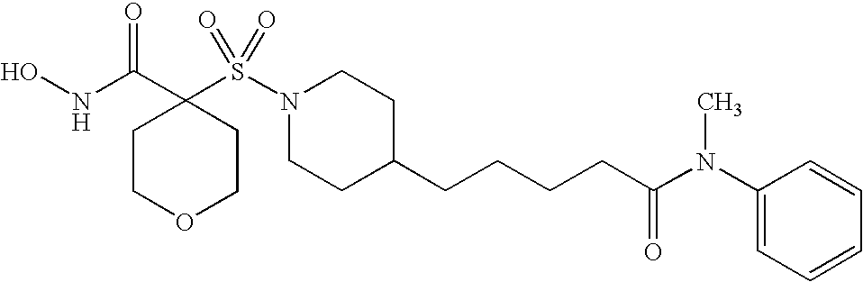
ONC(C1(S(N2CCC(CCCCC(N(C3=CC=CC=C3)C)=O)CC2)(=O)=O)CCOCC1)=O
